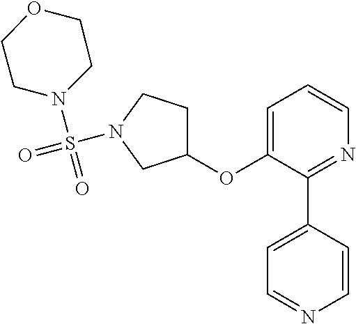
C1(OC2=CC=CN=C2C2=CC=NC=C2)CCN(S(N2CCOCC2)(=O)=O)C1
